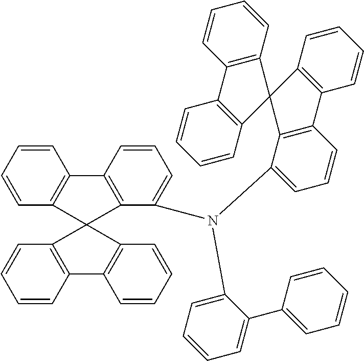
C1=CC2=C(C(N(C3=CC=CC=C3C3=CC=CC=C3)C3=CC=CC4=C3C3(C5=C4C=CC=C5)C4=C(C=CC=C4)C4=C3C=CC=C4)=C1)C1(C3=C2C=CC=C3)C2=C(C=CC=C2)C2=C1C=CC=C2
